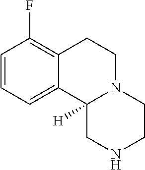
C1=CC=C2C(=C1F)CCN1C2([H])CNCC1
